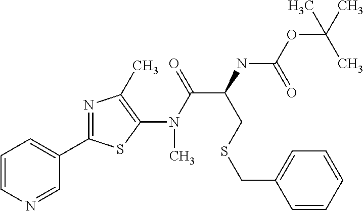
C1=CC=C(C2=NC(C)=C(N(C(C(NC(OC(C)(C)C)=O)CSCC3=CC=CC=C3)=O)C)S2)C=N1
